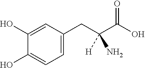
C1(O)=CC=C(CC(C(O)=O)([H])N)C=C1O
